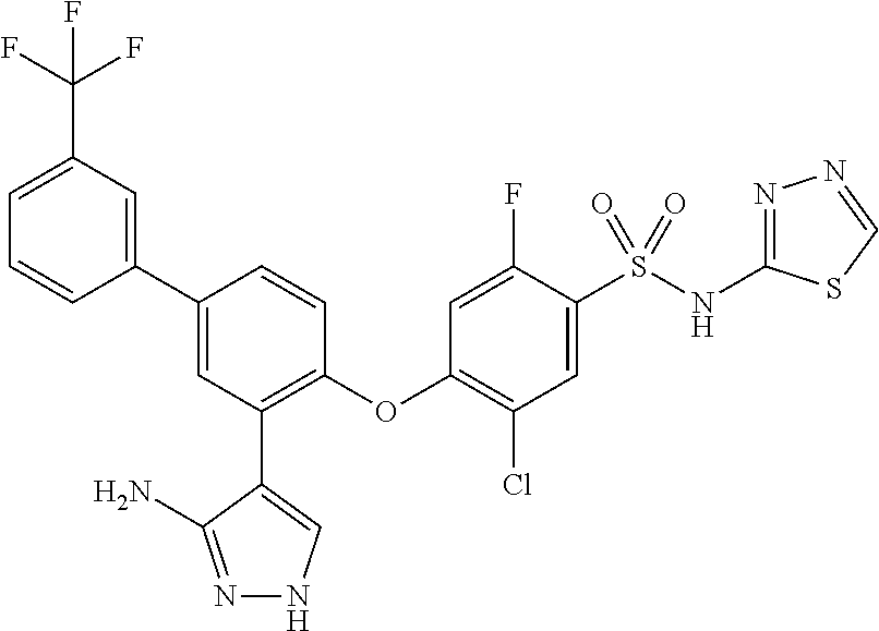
C1(OC2=C(Cl)C=C(S(NC3=NN=CS3)(=O)=O)C(F)=C2)=C(C2=CNN=C2N)C=C(C2=CC(C(F)(F)F)=CC=C2)C=C1
